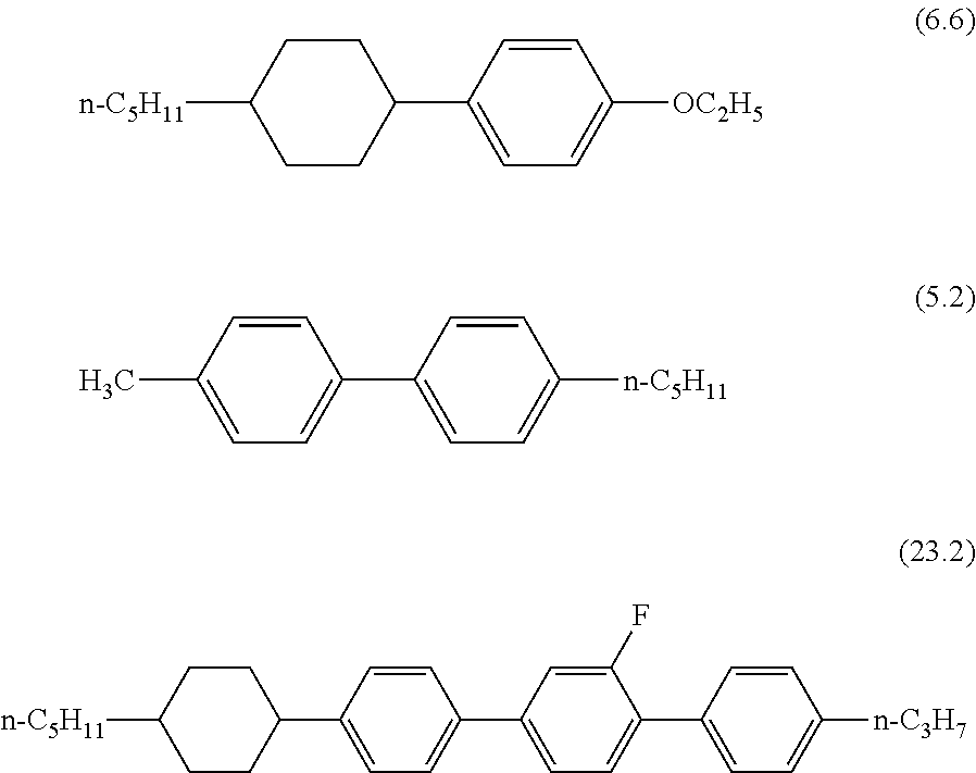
C1(C2=CC=C(C3=CC=C([n-C3H7])C=C3)C(F)=C2)=CC=C(C2CCC([n-C5H11])CC2)C=C1.C1(C2=CC=C([OC2H5])C=C2)CCC([n-C5H11])CC1.C1(C2=CC=C([n-C5H11])C=C2)=CC=C(C)C=C1
